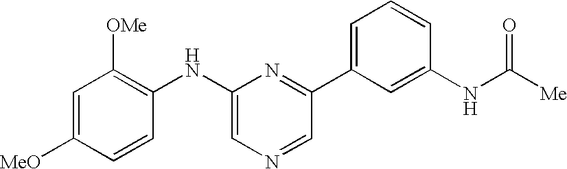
C1=C([MeO])C=CC(NC2=CN=CC(C3=CC=CC(NC(=O)[Me])=C3)=N2)=C1[OMe]
